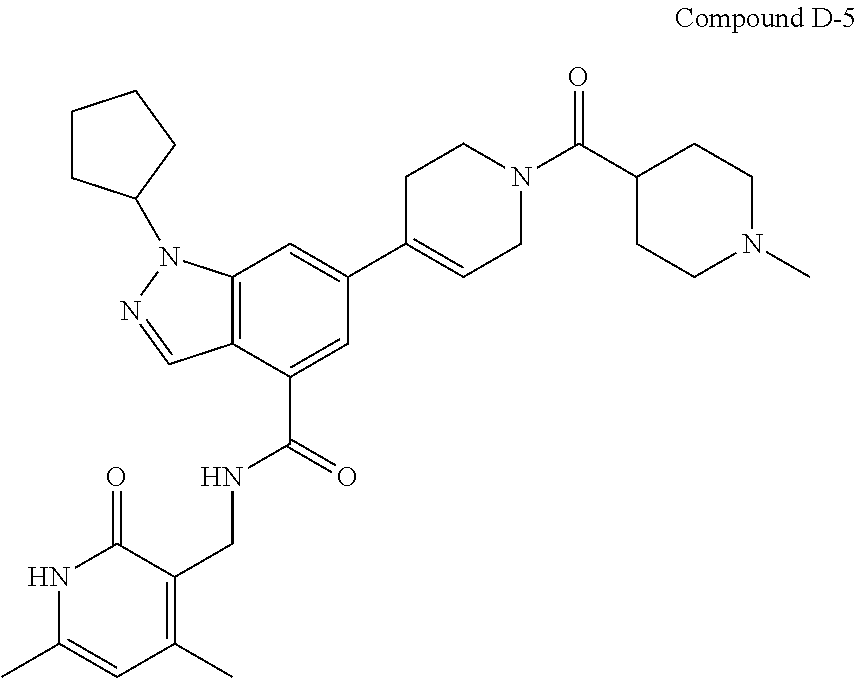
C12=C(C(C(NCC3=C(C)C=C(C)NC3=O)=O)=CC(C3=CCN(C(C4CCN(C)CC4)=O)CC3)=C1)C=NN2C1CCCC1
